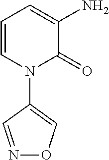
C1=CN(C2=CON=C2)C(=O)C(N)=C1
